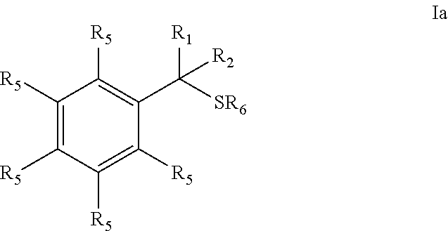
C1([R5])=C([R5])C([R5])=C([R5])C(C([SR6])([R1])[R2])=C1[R5]
